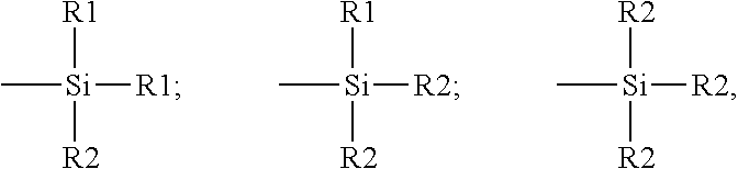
[R1][Si]([R2])([R1])C.[R1][Si]([R2])([R2])C.[R2][Si]([R2])([R2])C
